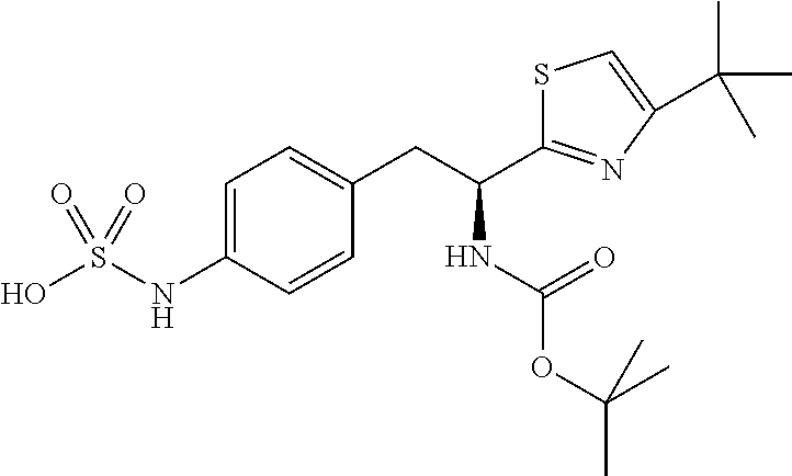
OS(NC1=CC=C(CC(C2=NC(C(C)(C)C)=CS2)NC(=O)OC(C)(C)C)C=C1)(=O)=O
